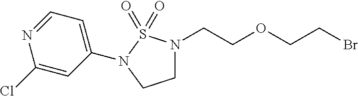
C1(Cl)=CC(N2S(=O)(=O)N(CCOCCBr)CC2)=CC=N1
